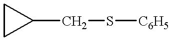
C1CC1CS[C6H5]
